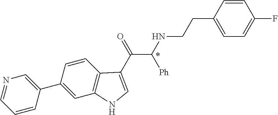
C1(C2=CN=CC=C2)=CC2=C(C=C1)C(C(=O)C(NCCC1=CC=C(F)C=C1)[Ph])=CN2
